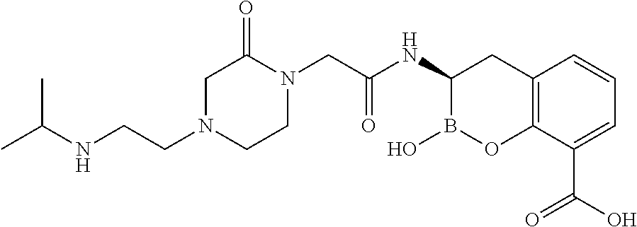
C1N(CCNC(C)C)CCN(CC(NC2B(O)OC3=C(C2)C=CC=C3C(O)=O)=O)C1=O
